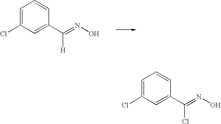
C1=C(Cl)C=C(C(=NO)[H])C=C1.C1=C(Cl)C=C(C(=NO)Cl)C=C1
